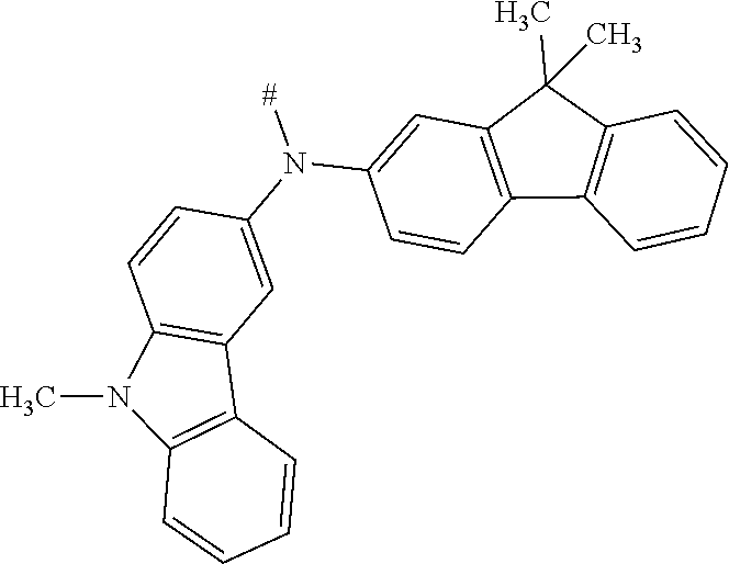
C1=CC2=C(C=C1N([#])C1=CC3=C(C=C1)N(C)C1=C3C=CC=C1)C(C)(C)C1=C2C=CC=C1
